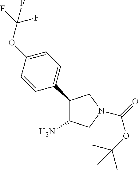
C1(C2=CC=C(OC(F)(F)F)C=C2)C(N)CN(C(=O)OC(C)(C)C)C1
